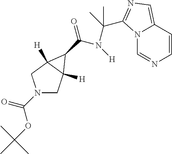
N12C=NC=CC1=CN=C2C(C)(N([H])C(=O)C1C2([H])CN(C(=O)OC(C)(C)C)CC21[H])C
